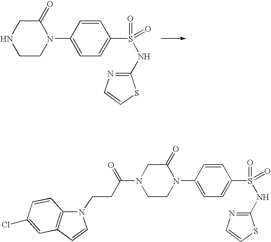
C1(=O)CNCCN1C1=CC=C(S(=O)(NC2=NC=CS2)=O)C=C1.C1(=O)CN(C(CCN2C3=C(C=C2)C=C(Cl)C=C3)=O)CCN1C1=CC=C(S(=O)(NC2=NC=CS2)=O)C=C1
